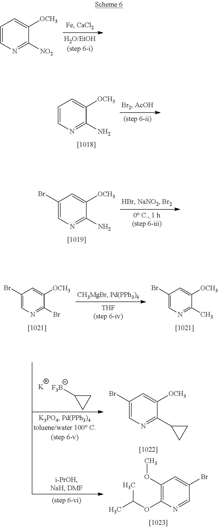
C1=CN=C([NO2])C([OCH3])=C1.C1=CN=C(N)C([OCH3])=C1.C1(Br)=CN=C(N)C([OCH3])=C1.C1C([F3B])C1.[K].C1(Br)=CN=C(C2CC2)C([OCH3])=C1.C1(OC)=C(OC(C)C)N=CC(Br)=C1.C1(Br)=CN=C(C)C([OCH3])=C1.C1(Br)=CN=C(Br)C([OCH3])=C1
